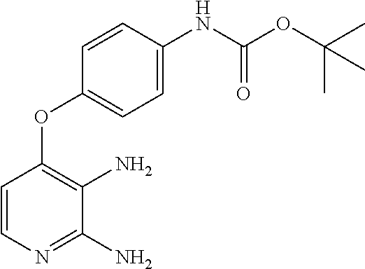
C1=CC(OC2=C(N)C(N)=NC=C2)=CC=C1NC(OC(C)(C)C)=O
